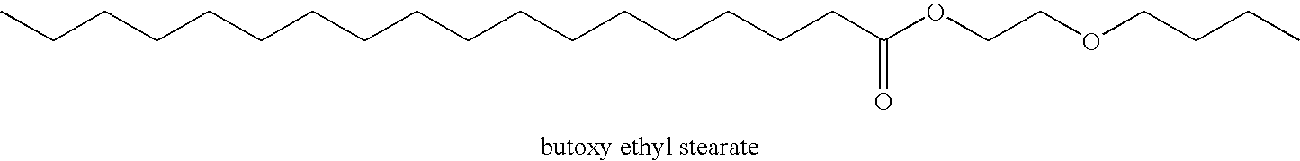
CCCCCCCCCCCCCCCCCC(OCCOCCCC)=O
